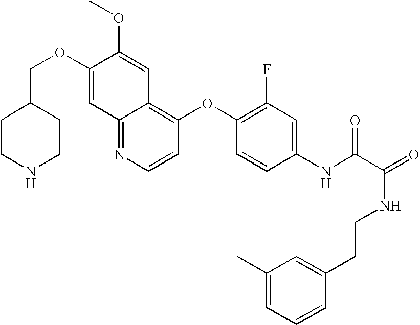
C(OC1=CC2=NC=CC(OC3=C(F)C=C(NC(C(=O)NCCC4=CC(C)=CC=C4)=O)C=C3)=C2C=C1OC)C1CCNCC1
